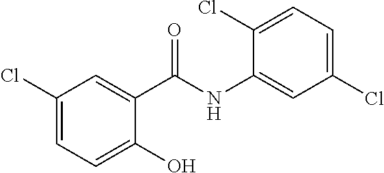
C1(Cl)=CC=C(O)C(C(NC2=CC(Cl)=CC=C2Cl)=O)=C1
